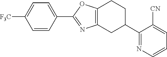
C1([F3C])=CC=C(C2=NC3=C(O2)CCC(C2=NC=CC=C2[CN])C3)C=C1
